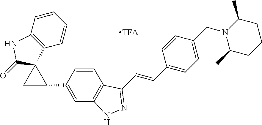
C12=C(C=CC=C1)C1(C(=O)N2)CC1C1=CC2=C(C=C1)C(C=CC1=CC=C(CN3C(C)CCCC3C)C=C1)=NN2
